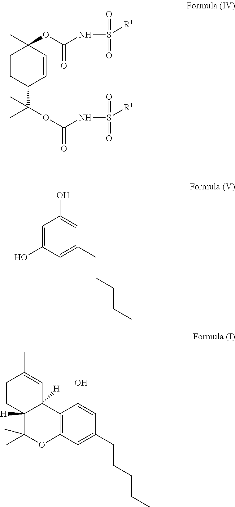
C1CC(C(OC(=O)NS([R1])(=O)=O)(C)C)C=CC1(C)OC(NS([R1])(=O)=O)=O.C1=C(O)C=C(CCCCC)C=C1O.C12=C(C=C(CCCCC)C=C1O)OC(C)(C)C1([H])C2([H])C=C(C)CC1
